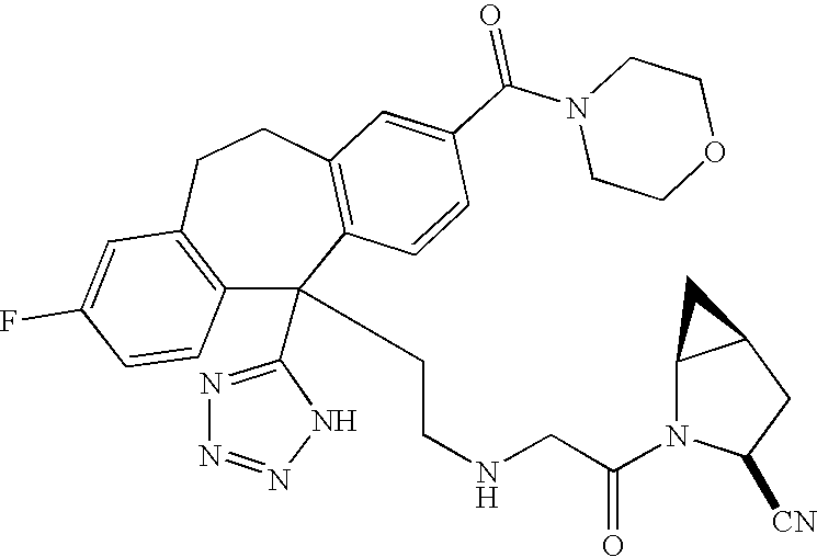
C1(F)=CC2=C(C=C1)C(C1=NN=NN1)(CCNCC(N1C([CN])CC3C1C3)=O)C1=C(CC2)C=C(C(N2CCOCC2)=O)C=C1
